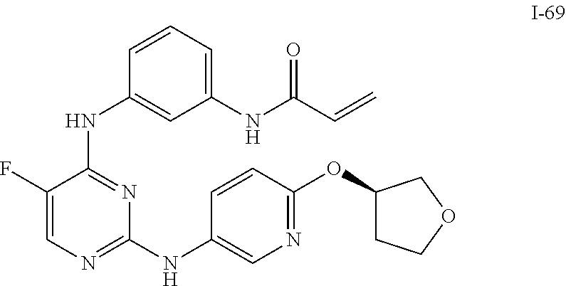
C1(F)=CN=C(NC2=CN=C(OC3CCOC3)C=C2)N=C1NC1=CC(NC(C=C)=O)=CC=C1
